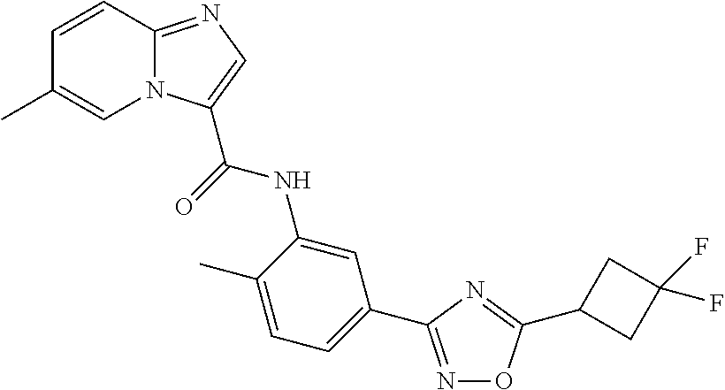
C1=CC2=NC=C(C(=O)NC3=CC(C4=NOC(C5CC(F)(F)C5)=N4)=CC=C3C)N2C=C1C
